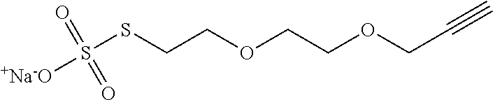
C(CSS([+Na-O])(=O)=O)OCCOCC#C
